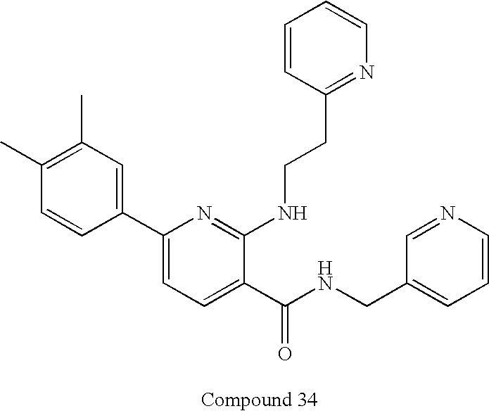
C1(C2=CC(C)=C(C)C=C2)=CC=C(C(NCC2=CC=CN=C2)=O)C(NCCC2=NC=CC=C2)=N1
